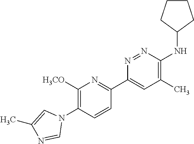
C1([H3CO])=C(N2C=C(C)N=C2)C=CC(C2=CC(C)=C(NC3CCCC3)N=N2)=N1
